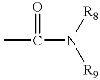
CC(N([R8])[R9])=O
